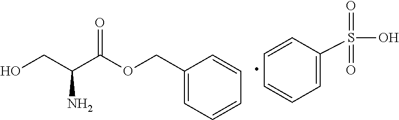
OCC(C(OCC1=CC=CC=C1)=O)N.C1=CC(S(O)(=O)=O)=CC=C1
